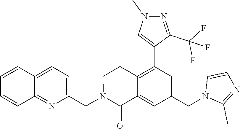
C1=C2C(=NC(CN3C(=O)C4=CC(CN5C(C)=NC=C5)=CC(C5=CN(C)N=C5C(F)(F)F)=C4CC3)=C1)C=CC=C2
